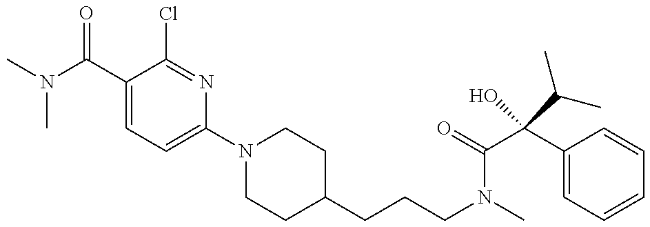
CN(C(C1=CC=C(N2CCC(CCCN(C)C(=O)C(C3=CC=CC=C3)(C(C)C)O)CC2)N=C1Cl)=O)C
